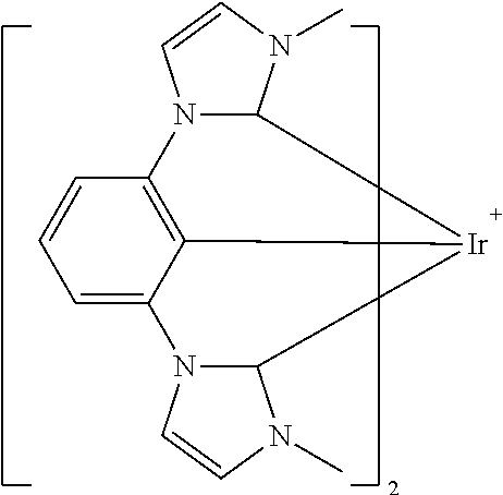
C1=CC=C2C3=C1N1C(N(C)C=C1)[Ir]3C1N2C=CN1C
